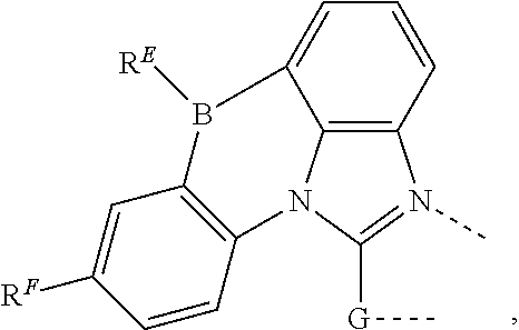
C12=C3C=CC=C1B([RE])C1=C(N2C([G]C)=N3C)C=CC([RF])=C1
